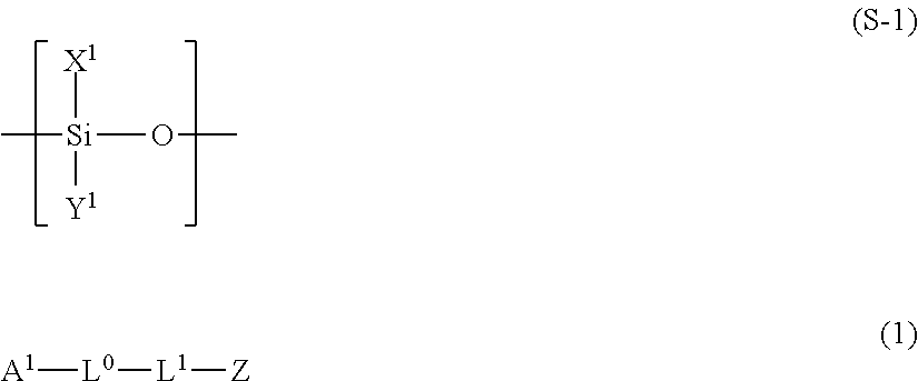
[X1][Si]([Y1])(C)OC.[A1][L0][L1][Z]
